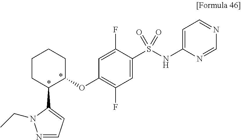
C1(OC2=C(F)C=C(S(NC3=CC=NC=N3)(=O)=O)C(F)=C2)CCCCC1C1=CC=NN1CC
